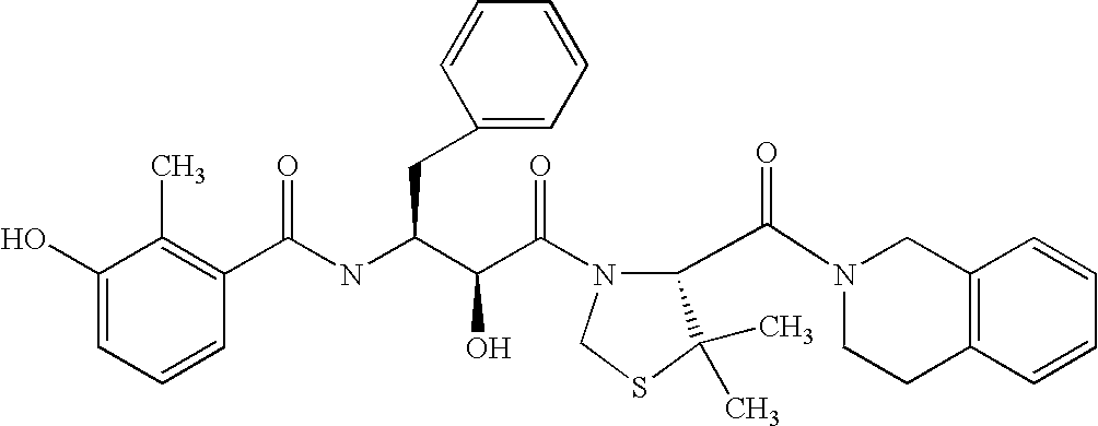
N(C(C(C(N1C(C(N2CCC3=C(C2)C=CC=C3)=O)C(C)(C)SC1)=O)O)CC1=CC=CC=C1)C(C1=C(C)C(O)=CC=C1)=O
